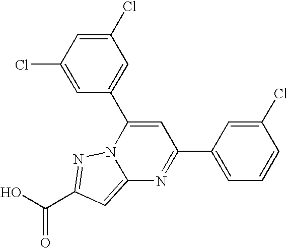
O=C(O)C1=NN2C(=C1)N=C(C1=CC=CC(Cl)=C1)C=C2C1=CC(Cl)=CC(Cl)=C1
